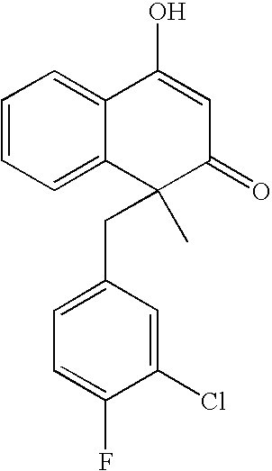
C1=CC=C2C(=C1)C(O)=CC(=O)C2(CC1=CC=C(F)C(Cl)=C1)C
